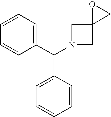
C1(C(N2CC3(C2)CO3)C2=CC=CC=C2)=CC=CC=C1
